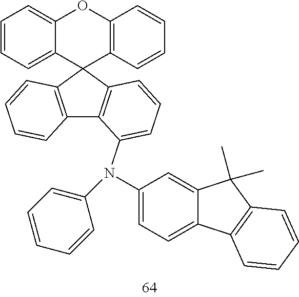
C12=C(C3(C4=C1C(N(C1=CC=C5C(=C1)C(C)(C)C1=C5C=CC=C1)C1=CC=CC=C1)=CC=C4)C1=C(OC4=CC=CC=C34)C=CC=C1)C=CC=C2
